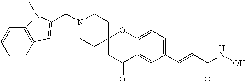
C(N1CCC2(CC1)CC(=O)C1=CC(C=CC(NO)=O)=CC=C1O2)C1=CC2=C(C=CC=C2)N1C
